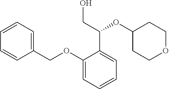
C1(OCC2=CC=CC=C2)=CC=CC=C1C(CO)OC1CCOCC1
